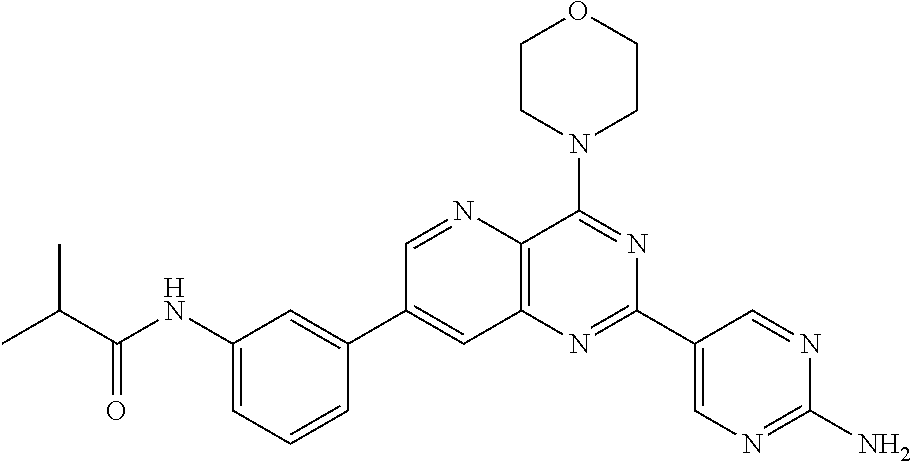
C1(NC(C(C)C)=O)=CC=CC(C2=CC3=C(N=C2)C(N2CCOCC2)=NC(C2=CN=C(N)N=C2)=N3)=C1
